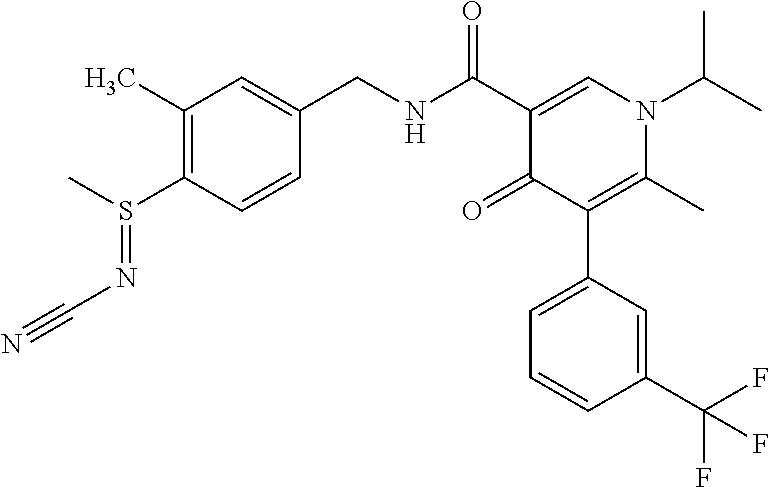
C1(C)=C(S(C)=NC#N)C=CC(CNC(C2=CN(C(C)C)C(C)=C(C3=CC=CC(C(F)(F)F)=C3)C2=O)=O)=C1
